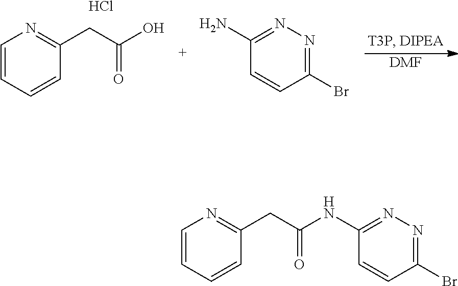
C1=CC=CC(CC(O)=O)=N1.Cl.[DMF].C1(Br)=NN=C(N)C=C1.C1=CC=CC(CC(NC2=NN=C(Br)C=C2)=O)=N1
